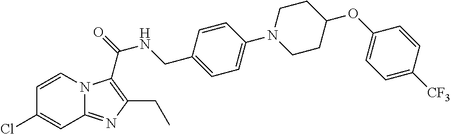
C1=C(Cl)C=CN2C1=NC(CC)=C2C(NCC1=CC=C(N2CCC(OC3=CC=C([CF3])C=C3)CC2)C=C1)=O
